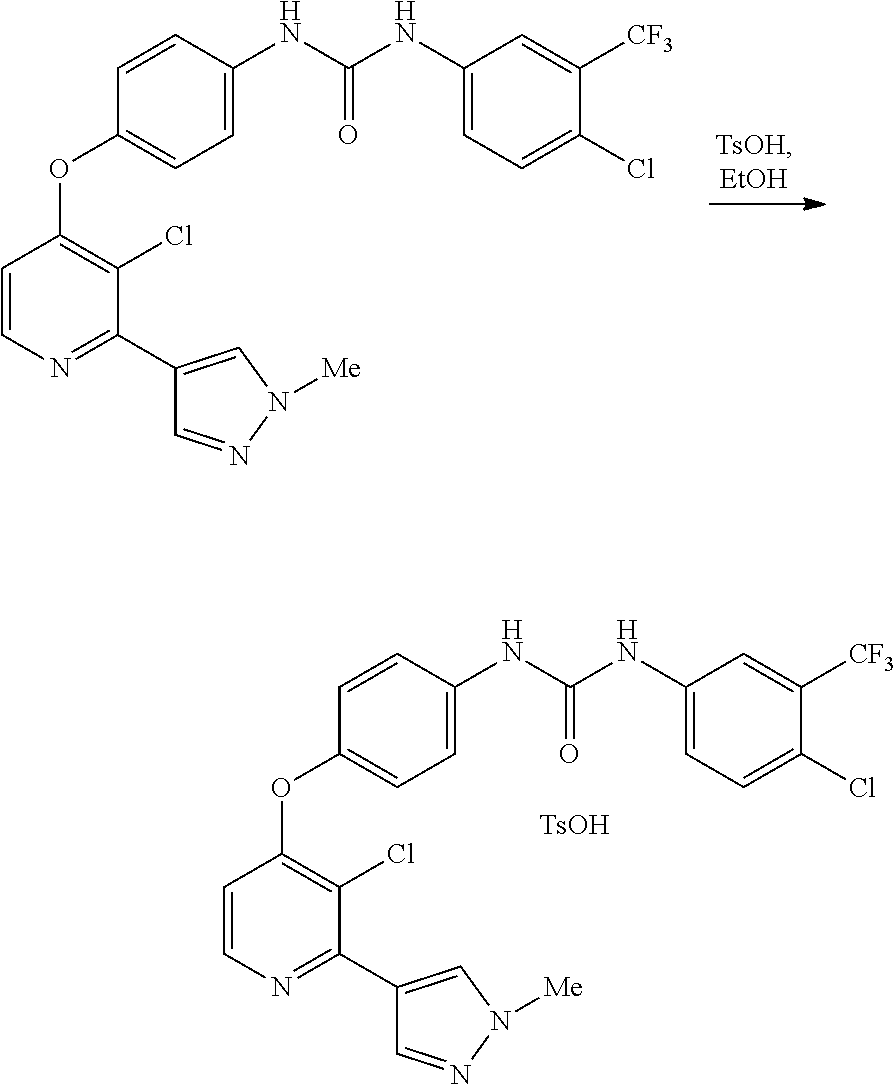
C1=CC(NC(NC2=CC=C(Cl)C([CF3])=C2)=O)=CC=C1OC1=C(Cl)C(C2=CN([Me])N=C2)=NC=C1.[TsOH].C1=CC(NC(NC2=CC=C(Cl)C([CF3])=C2)=O)=CC=C1OC1=C(Cl)C(C2=CN([Me])N=C2)=NC=C1
